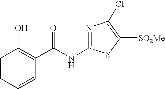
C1=CC=CC(C(NC2=NC(Cl)=C([SO2Me])S2)=O)=C1O
